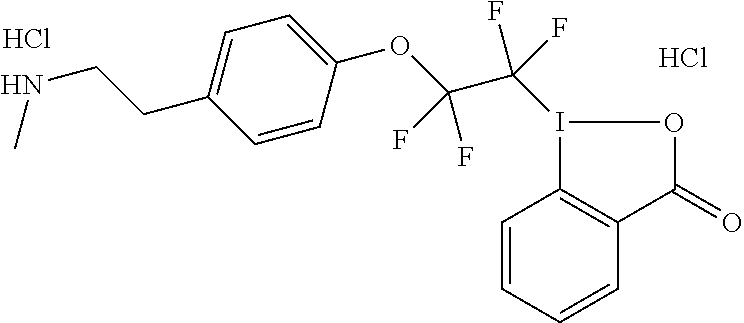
N(CCC1=CC=C(OC(C(I2C3=C(C(=O)O2)C=CC=C3)(F)F)(F)F)C=C1)C.Cl.Cl
